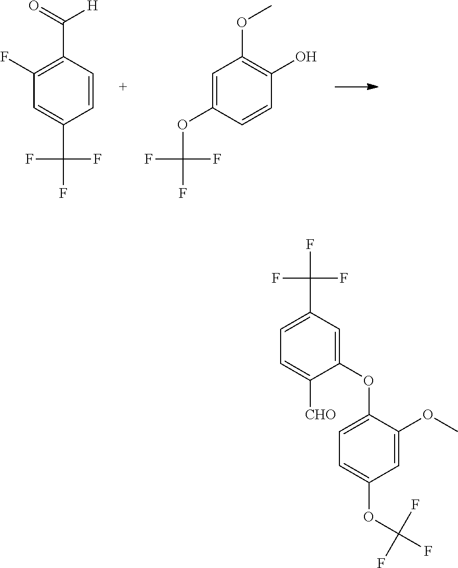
C1(F)=C(C(=O)[H])C=CC(C(F)(F)F)=C1.C1=C(OC(F)(F)F)C=CC(O)=C1OC.C1=C([CHO])C(OC2=CC=C(OC(F)(F)F)C=C2OC)=CC(C(F)(F)F)=C1
